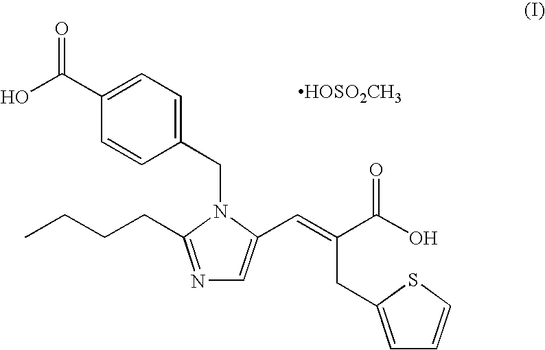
OC(C1=CC=C(CN2C(CCCC)=NC=C2C=C(C(O)=O)CC2=CC=CS2)C=C1)=O.[HOSO2CH3]
